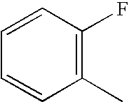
C1=CC(F)=C(C)C=C1
